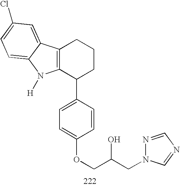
C12=C(C(C3=CC=C(OCC(CN4N=CN=C4)O)C=C3)CCC1)N([H])C1=CC=C(Cl)C=C21
